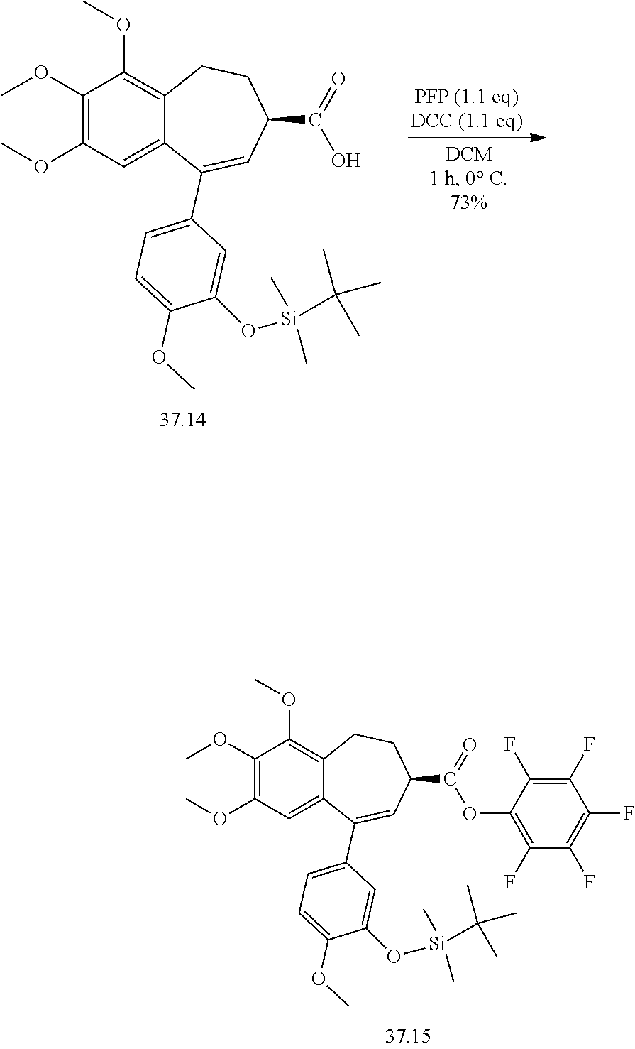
C1(OC)=C(OC)C=C2C(=C1OC)CCC(C(=O)O)C=C2C1=CC=C(OC)C(O[Si](C)(C)C(C)(C)C)=C1.C1(OC)=C(OC)C=C2C(=C1OC)CCC(C(=O)OC1=C(F)C(F)=C(F)C(F)=C1F)C=C2C1=CC=C(OC)C(O[Si](C)(C)C(C)(C)C)=C1
